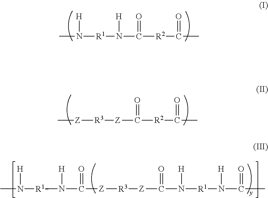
CN([R1]N(C([R2]C(=O)C)=O)[H])[H].C[Z][R3][Z]C([R2]C(=O)C)=O.C([Z][R3][Z]C(N([R1]N(C(=O)C)[H])[H])=O)(=O)N([R1]N(C)[H])[H]
